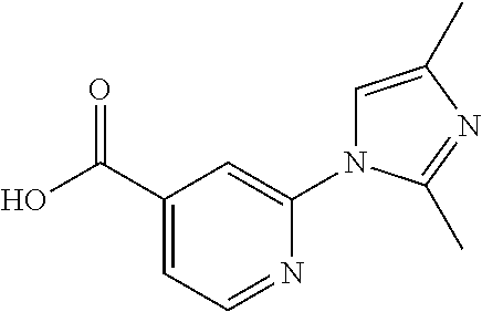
OC(C1=CC=NC(N2C=C(C)N=C2C)=C1)=O
